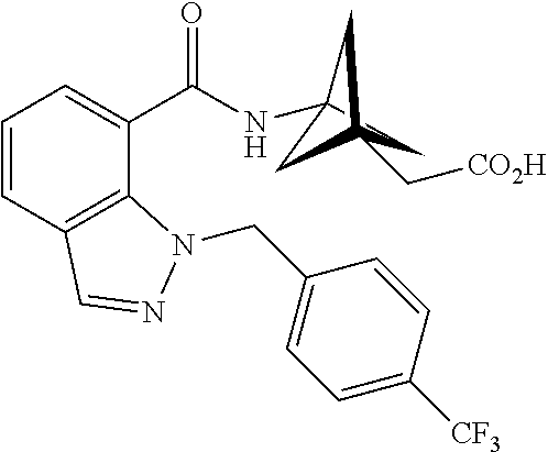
C1C2(NC(C3=CC=CC4=C3N(CC3=CC=C([CF3])C=C3)N=C4)=O)CC1(C[CO2H])C2
